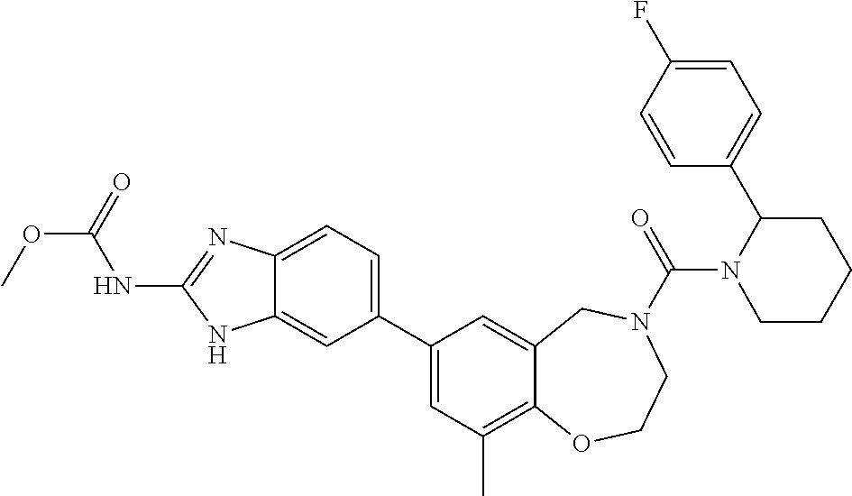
C12=CC=C(C3=CC(C)=C4C(=C3)CN(C(=O)N3CCCCC3C3=CC=C(F)C=C3)CCO4)C=C1NC(NC(OC)=O)=N2
